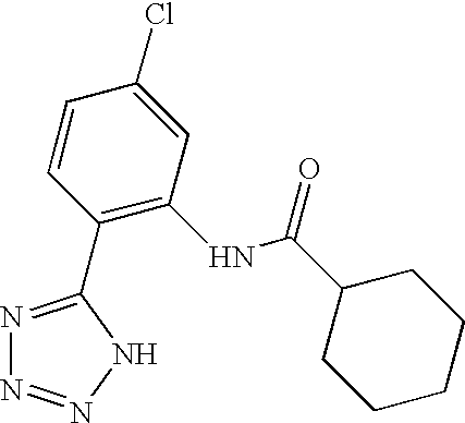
C1(C2=NN=NN2)=C(NC(C2CCCCC2)=O)C=C(Cl)C=C1
